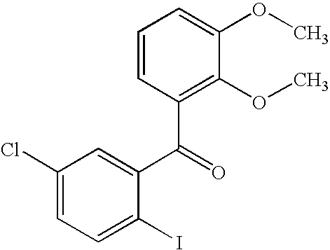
C1=CC(C(=O)C2=CC(Cl)=CC=C2I)=C(OC)C(OC)=C1
